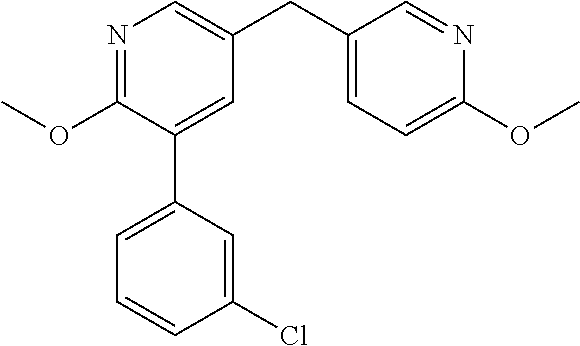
N1=C(OC)C(C2=CC=CC(Cl)=C2)=CC(CC2=CC=C(OC)N=C2)=C1
